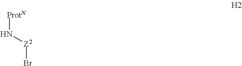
[ProtN]N[Z2]Br
